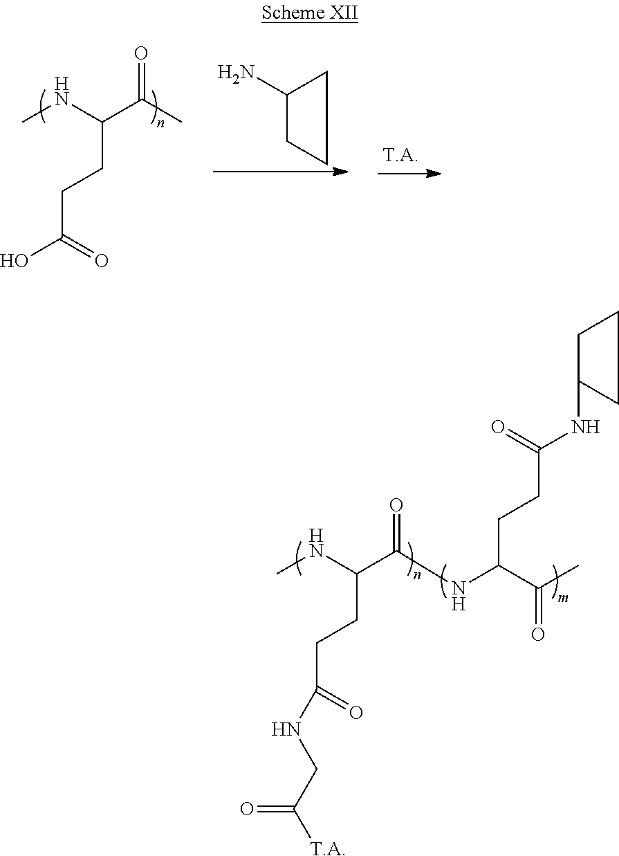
C1C(N)CC1.N(C(CCC(=O)O)C(=O)C)C.N(C(CCC(=O)NCC([T.A])=O)C(=O)NC(CCC(=O)NC1CCC1)C(=O)C)C
